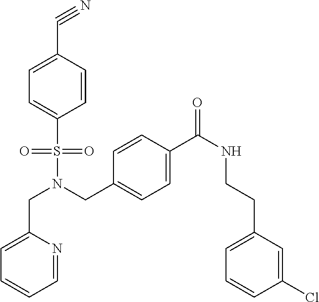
C(N(CC1=CC=C(C(NCCC2=CC=CC(Cl)=C2)=O)C=C1)S(=O)(=O)C1=CC=C(C#N)C=C1)C1=CC=CC=N1
